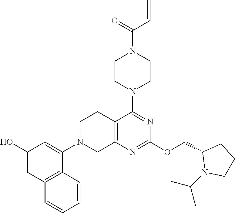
C1CN(C2=CC(O)=CC3=C2C=CC=C3)CC2=C1C(N1CCN(C(=O)C=C)CC1)=NC(OCC1N(C(C)C)CCC1)=N2
